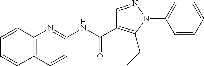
C1(NC(=O)C2=C(CC)N(C3=CC=CC=C3)N=C2)=NC2=C(C=C1)C=CC=C2
